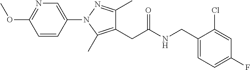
C1(CC(NCC2=CC=C(F)C=C2Cl)=O)=C(C)N(C2=CN=C(OC)C=C2)N=C1C
